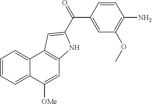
C1=C([OMe])C2=CC=CC=C2C2=C1NC(C(=O)C1=CC(OC)=C(N)C=C1)=C2
